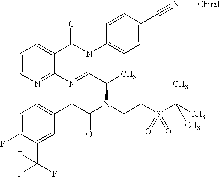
C12=NC=CC=C1C(=O)N(C1=CC=C(C#N)C=C1)C(C(C)N(CCS(C(C)(C)C)(=O)=O)C(CC1=CC=C(F)C(C(F)(F)F)=C1)=O)=N2
